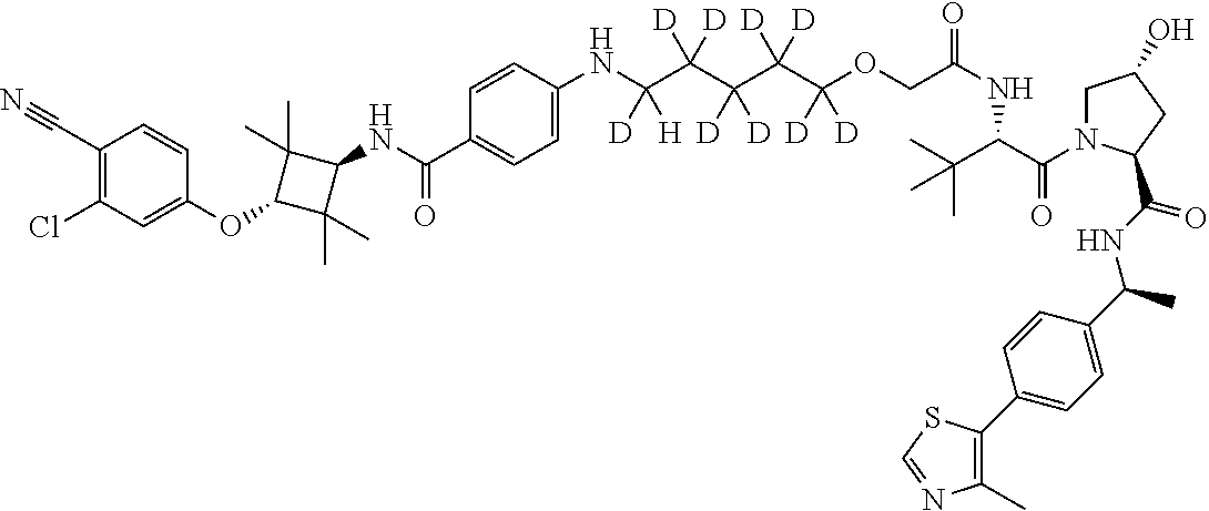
C1(NC(C2=CC=C(NC(C(C(C(C(OCC(NC(C(=O)N3CC(O)CC3C(NC(C)C3=CC=C(C4=C(C)N=CS4)C=C3)=O)C(C)(C)C)=O)([D])[D])([D])[D])([D])[D])([D])[D])([D])[H])C=C2)=O)C(C)(C)C(OC2=CC(Cl)=C(C#N)C=C2)C1(C)C
